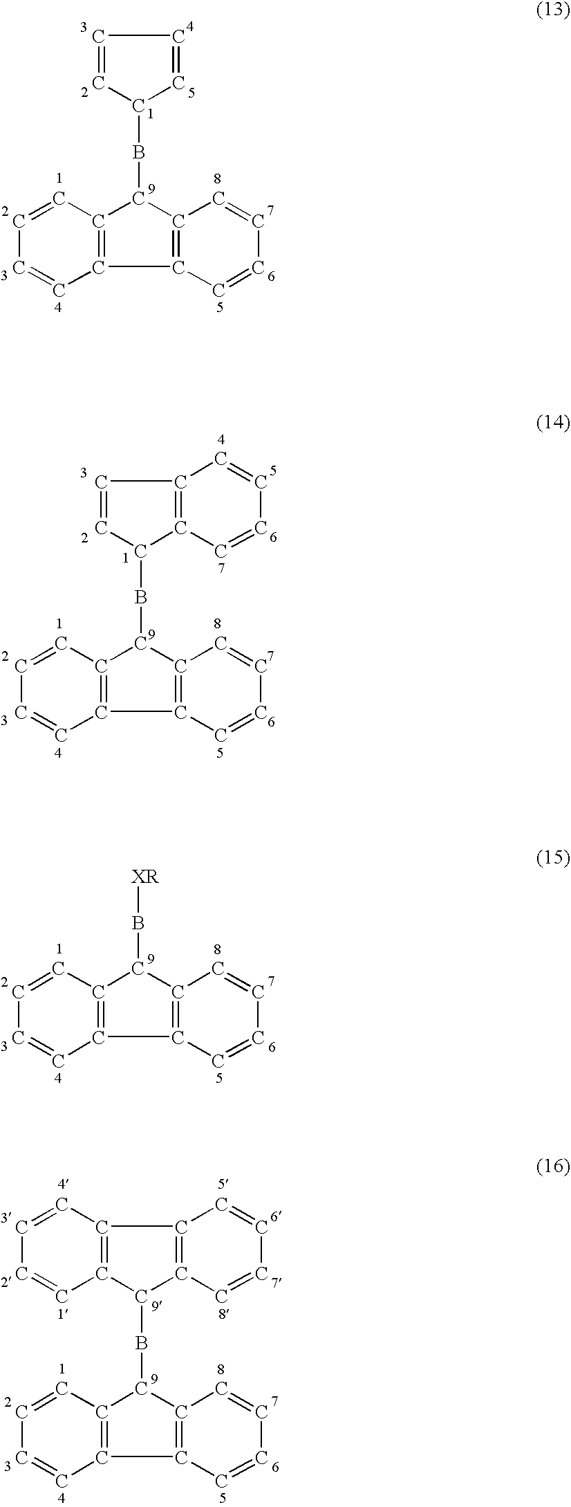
C1=CC(BC2C3=C(C4=C2C=CC=C4)C=CC=C3)C=C1.C1=CC(BC2C3=C(C4=C2C=CC=C4)C=CC=C3)C2=C1C=CC=C2.[XR]BC1C2=C(C3=C1C=CC=C3)C=CC=C2.C1(BC2C3=C(C4=C2C=CC=C4)C=CC=C3)C2=C(C3=C1C=CC=C3)C=CC=C2
